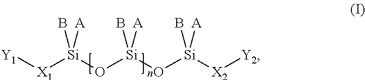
[Y1][X1][Si](O[Si](O[Si]([X2][Y2])(B)[A])(B)[A])(B)[A]
